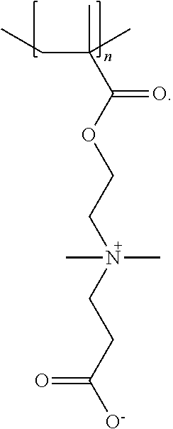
CCC(C)(C)C(OCCN(CCC([O-])=O)(C)C)=O
